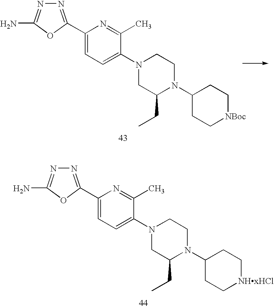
C1(C2=NN=C(N)O2)=CC=C(N2CC(CC)N(C3CC[NBoc]CC3)CC2)C(C)=N1.C1(C2=NN=C(N)O2)=CC=C(N2CC(CC)N(C3CC[NHxHCl]CC3)CC2)C(C)=N1
